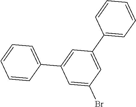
C1(C2=CC(Br)=CC(C3=CC=CC=C3)=C2)=CC=CC=C1
